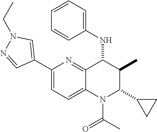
C1(C2=CN(CC)N=C2)=CC=C2C(=N1)C(NC1=CC=CC=C1)C(C)C(C1CC1)N2C(C)=O
